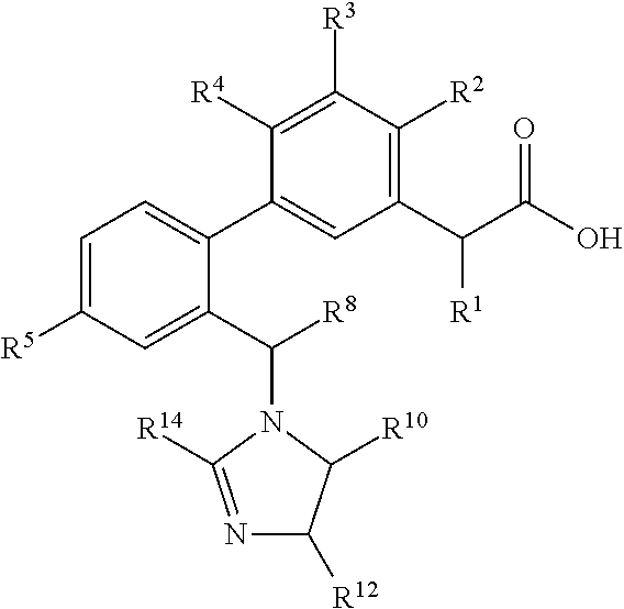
C1=C([R5])C=C(C([R8])N2C([R10])C([R12])N=C2[R14])C(C2=CC(C(C(O)=O)[R1])=C([R2])C([R3])=C2[R4])=C1
